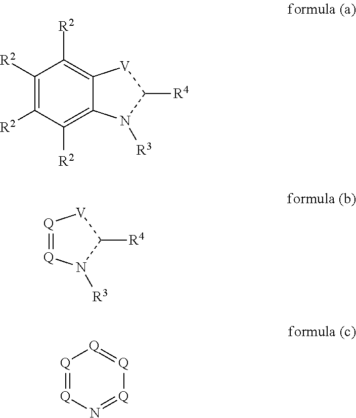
C1([R2])=C([R2])C([R2])=C2C(=C1[R2])[V]C([R4])N2[R3].[Q]1=[Q][V]C([R4])N1[R3].[Q]1=[Q]N=[Q][Q]=[Q]1
